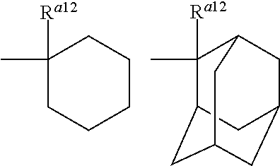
C1(C)([Ra12])CCCCC1.C1(C)([Ra12])C2CC3CC(CC1C3)C2
